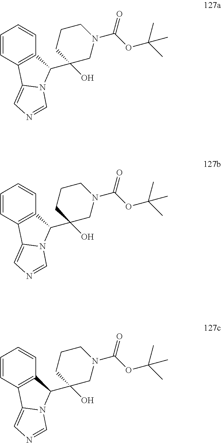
C1=CC2=C(C=C1)C(C1(O)CN(C(OC(C)(C)C)=O)CCC1)N1C2=CN=C1.C1=CC2=C(C=C1)C(C1(O)CN(C(OC(C)(C)C)=O)CCC1)N1C2=CN=C1.C1=CC2=C(C=C1)C(C1(O)CN(C(OC(C)(C)C)=O)CCC1)N1C2=CN=C1
